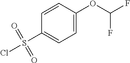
C1=C(OC(F)F)C=CC(S(Cl)(=O)=O)=C1
